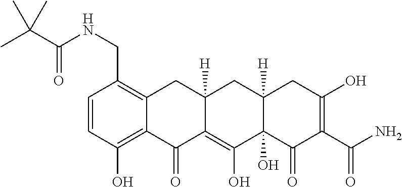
C1=CC(O)=C2C(=C1CNC(C(C)(C)C)=O)CC1([H])C(=C(O)C3(O)C([H])(C1)CC(O)=C(C(N)=O)C3=O)C2=O
